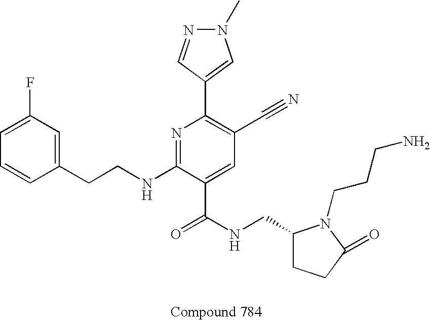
C1=CC(CCNC2=NC(C3=CN(C)N=C3)=C(C#N)C=C2C(NCC2CCC(=O)N2CCCN)=O)=CC(F)=C1
